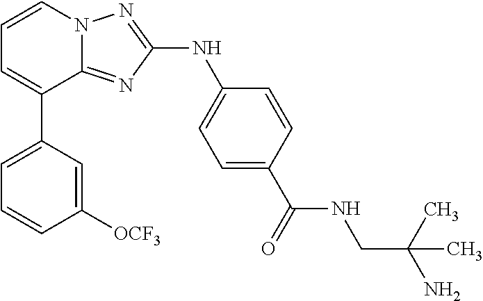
C1=CN2C(=NC(NC3=CC=C(C(=O)NCC(N)(C)C)C=C3)=N2)C(C2=CC=CC([OCF3])=C2)=C1
